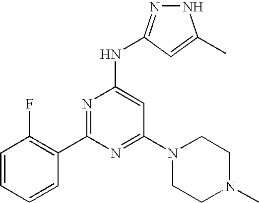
N1N=C(NC2=CC(N3CCN(C)CC3)=NC(C3=C(F)C=CC=C3)=N2)C=C1C
